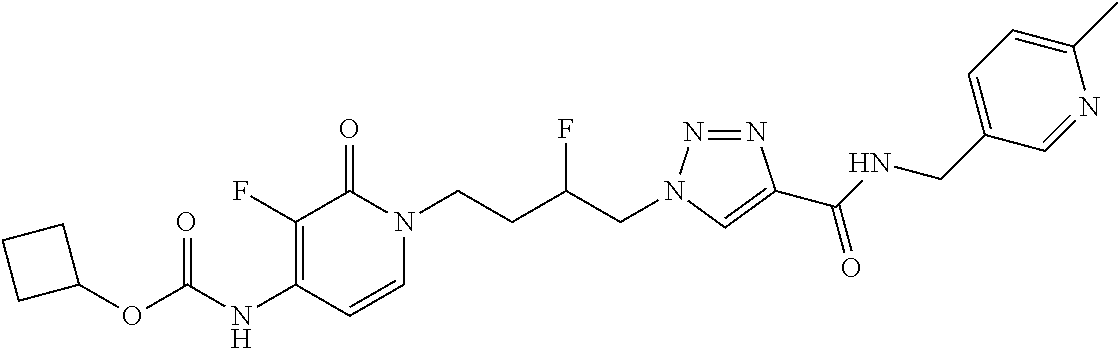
C1(NC(=O)OC2CCC2)=C(F)C(=O)N(CCC(CN2N=NC(C(NCC3=CC=C(C)N=C3)=O)=C2)F)C=C1
